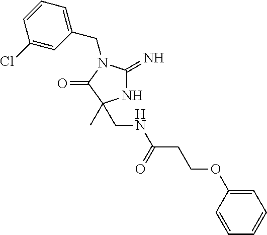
N1C(=N)N(CC2=CC=CC(Cl)=C2)C(=O)C1(C)CNC(CCOC1=CC=CC=C1)=O
